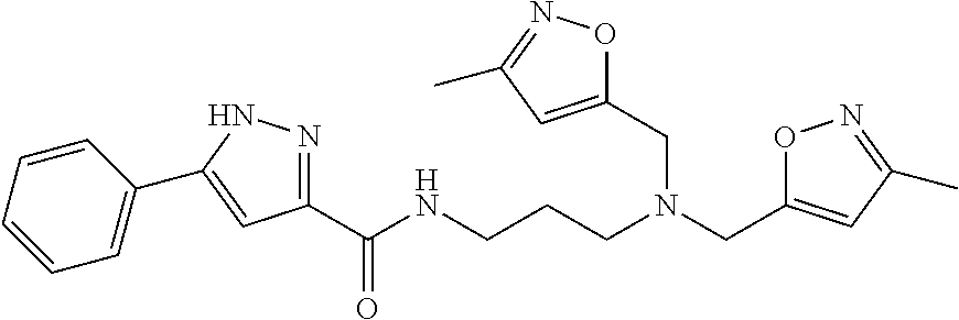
C1=CC=CC=C1C1=CC(C(=O)NCCCN(CC2=CC(C)=NO2)CC2=CC(C)=NO2)=NN1
